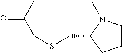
C1CN(C)C(CSCC(C)=O)C1
